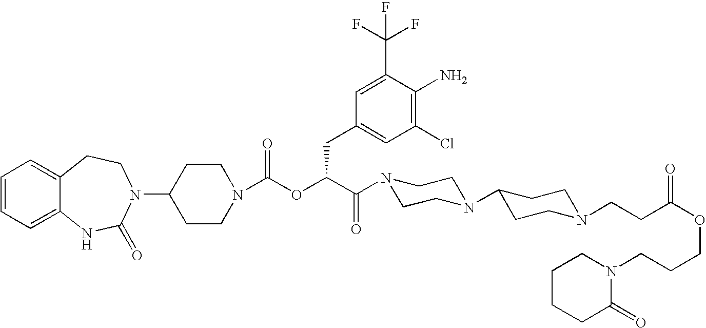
C12=CC=CC=C1NC(=O)N(C1CCN(C(OC(C(=O)N3CCN(C4CCN(CCC(OCCCN5CCCCC5=O)=O)CC4)CC3)CC3=CC(Cl)=C(N)C(C(F)(F)F)=C3)=O)CC1)CC2
